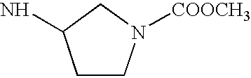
C1CN([COOCH3])CC1N
